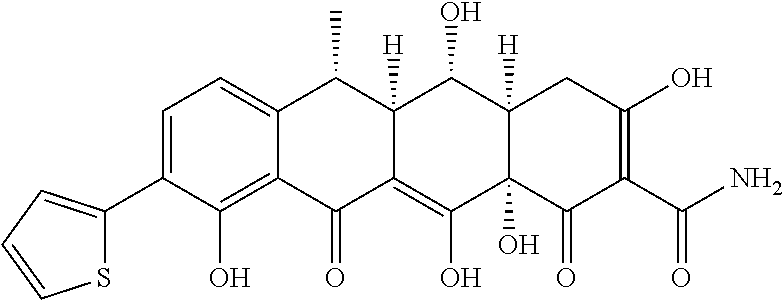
C1=C(C2=CC=CS2)C(O)=C2C(=C1)C(C)C1([H])C(=C(O)C3(O)C([H])(C1O)CC(O)=C(C(N)=O)C3=O)C2=O
